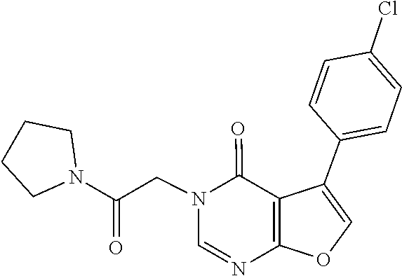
C1=NC2=C(C(=O)N1CC(N1CCCC1)=O)C(C1=CC=C(Cl)C=C1)=CO2
